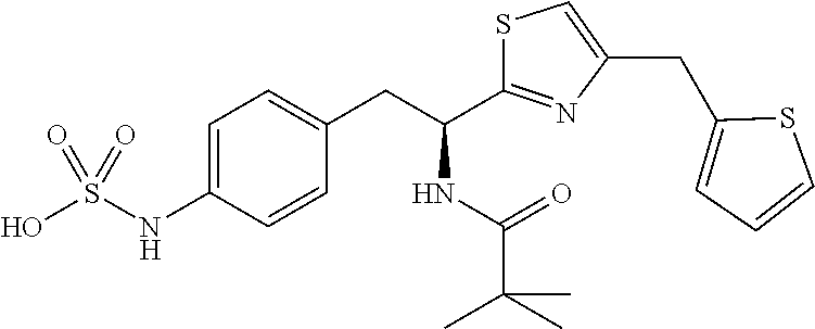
OS(=O)(=O)NC1=CC=C(CC(C2=NC(CC3=CC=CS3)=CS2)NC(=O)C(C)(C)C)C=C1
